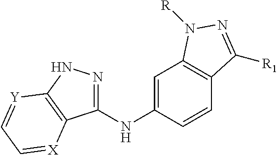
C1=C(NC2=NNC3=C2[X]=CC=[Y]3)C=CC2=C1N([R])N=C2[R1]
